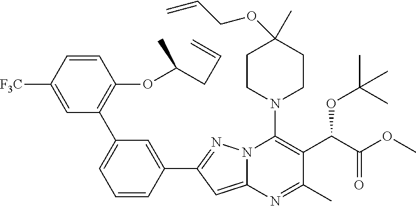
C1CN(C2=C(C(C(OC)=O)OC(C)(C)C)C(C)=NC3=CC(C4=CC(C5=C(OC(CC=C)C)C=CC([F3C])=C5)=CC=C4)=NN32)CCC1(C)OCC=C
